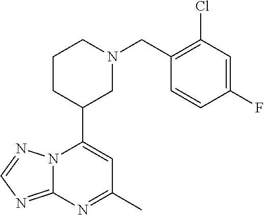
N12C(=NC=N1)N=C(C)C=C2C1CN(CC2=C(Cl)C=C(F)C=C2)CCC1
